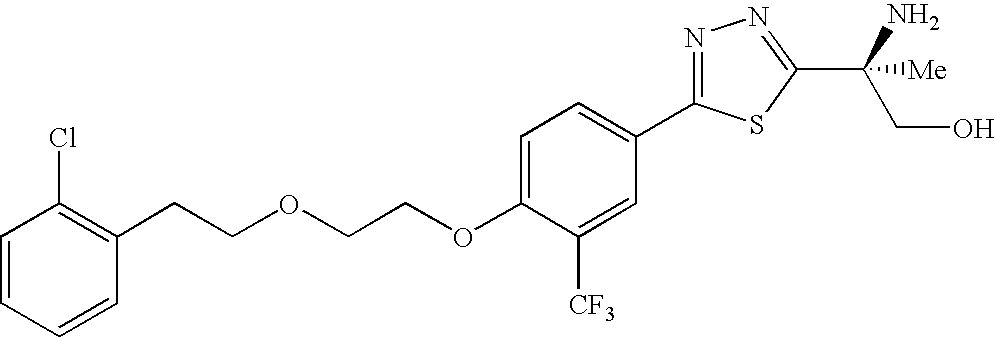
C1(CCOCCOC2=CC=C(C3=NN=C(C(CO)([Me])N)S3)C=C2[CF3])=C(Cl)C=CC=C1
